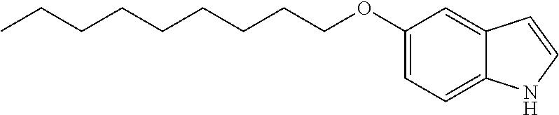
CCCCCCCCCOC1=CC=C2C(=C1)C=CN2
